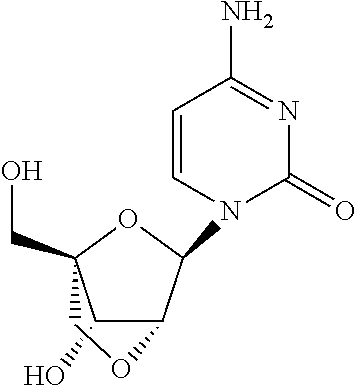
C1(O)C2C(N3C(=O)N=C(N)C=C3)OC1(CO)CO2
